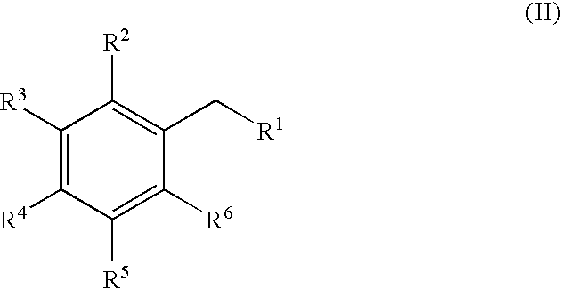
C1([R5])=C([R6])C(C[R1])=C([R2])C([R3])=C1[R4]
